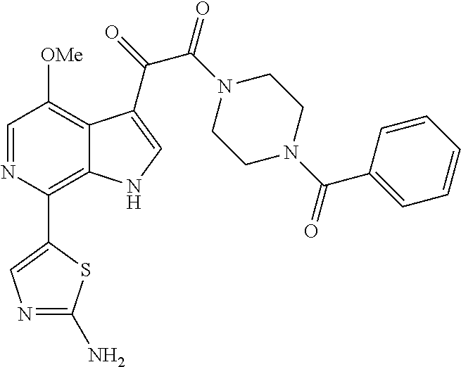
C1=NC(C2=CN=C(N)S2)=C2C(=C1[OMe])C(C(=O)C(N1CCN(C(C3=CC=CC=C3)=O)CC1)=O)=CN2
